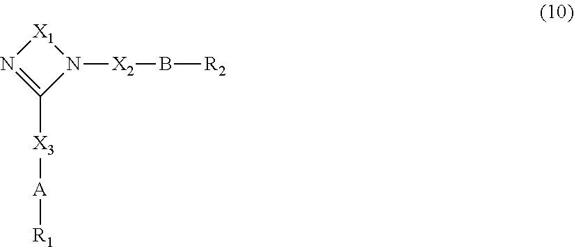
[R2]B[X2]N1[X1]N=C1[X3][A][R1]
